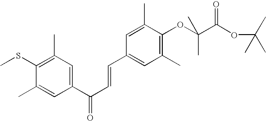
CSC1=C(C)C=C(C(C=CC2=CC(C)=C(OC(C(OC(C)(C)C)=O)(C)C)C(C)=C2)=O)C=C1C
